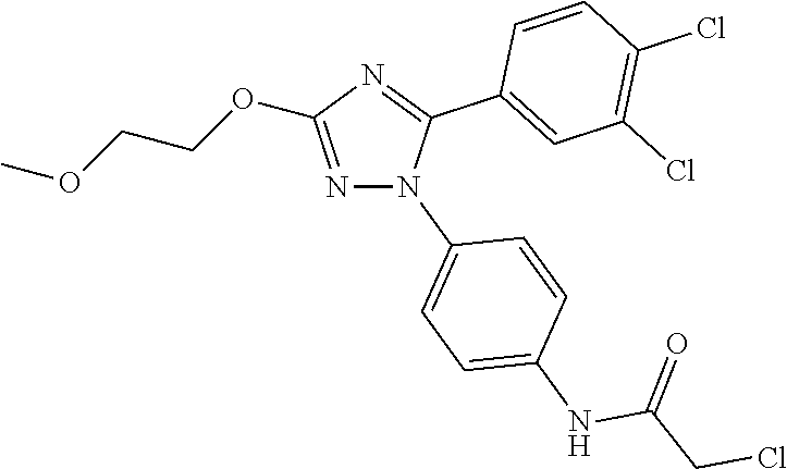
N1=C(OCCOC)N=C(C2=CC(Cl)=C(Cl)C=C2)N1C1=CC=C(NC(CCl)=O)C=C1
